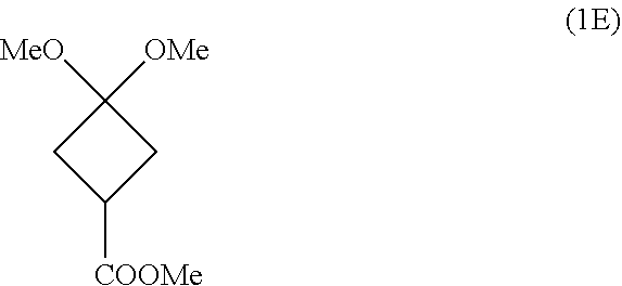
C1([OMe])([MeO])CC([COOMe])C1
